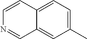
C12=CC=C(C)C=C1C=NC=C2
